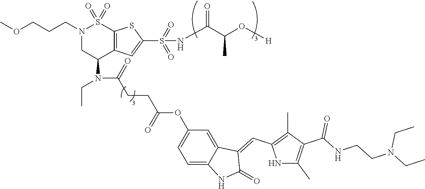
N1(CCCOC)CC(N(CC)C(=O)CCC(OC2=CC=C3C(=C2)C(=CC2=C(C)C(C(NCCN(CC)CC)=O)=C(C)N2)C(=O)N3)=O)C2=C(S1(=O)=O)SC(S(=O)(=O)NC(C(O[H])C)=O)=C2
